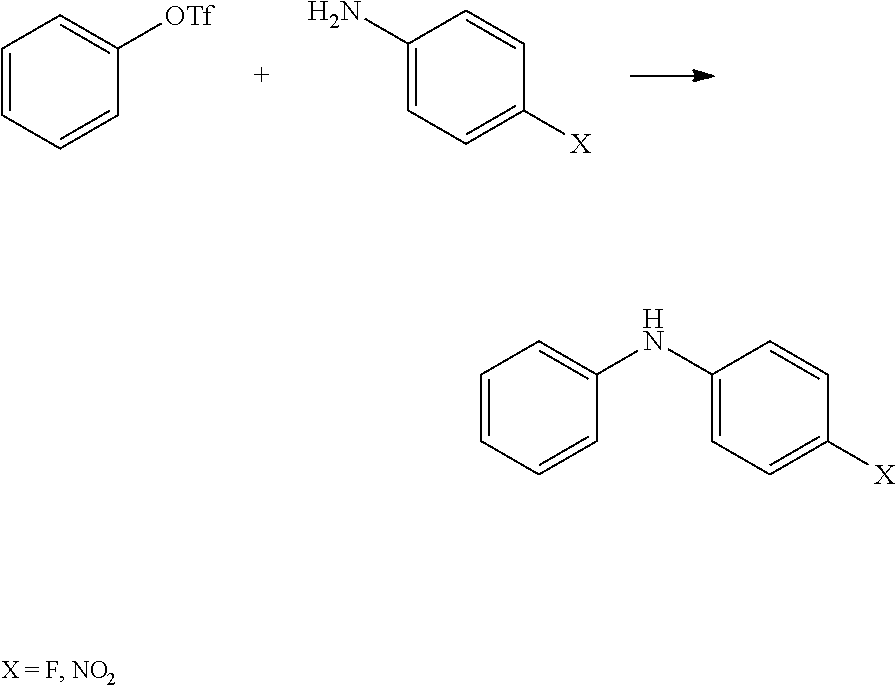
C1(N)=CC=C([X])C=C1.C1=CC=CC([OTf])=C1.C1=CC=CC(NC2=CC=C([X])C=C2)=C1
